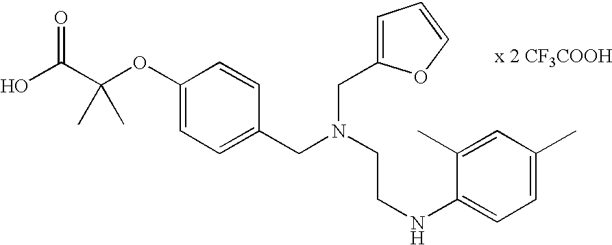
OC(C(OC1=CC=C(CN(CCNC2=CC=C(C)C=C2C)CC2=CC=CO2)C=C1)(C)C)=O
